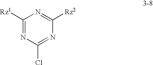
C1([Rz1])=NC(Cl)=NC([Rz2])=N1
